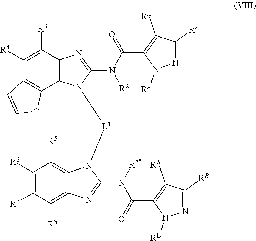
C12=C(C([R3])=C([R4])C3=C1OC=C3)N=C(N(C(C1=C([RA])C([RA])=NN1[RA])=O)[R2])N2[L1]N1C2=C([R5])C([R6])=C([R7])C([R8])=C2N=C1N(C(C1=C([RB])C([RB])=NN1[RB])=O)[R2]
